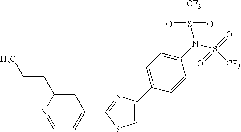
C1=C(C2=CC=C(N(S(=O)(=O)[CF3])S(=O)(=O)[CF3])C=C2)N=C(C2=CC=NC(CCC)=C2)S1
